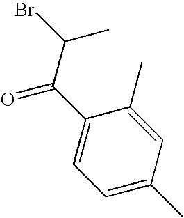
C1(C(C(Br)C)=O)=CC=C(C)C=C1C
